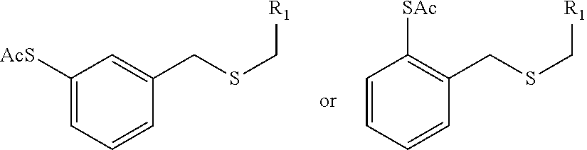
C1([AcS])=CC=CC(CSC[R1])=C1.C1=CC=CC(CSC[R1])=C1[SAc]
